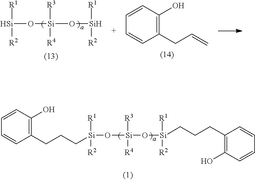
[R1][Si](O[Si]([R3])([R4])O[Si]([R1])[R2])[R2].C1=CC(O)=C(CC=C)C=C1.C1(CCC[Si](O[Si](O[Si]([R1])([R2])CCCC2=C(O)C=CC=C2)([R4])[R3])([R1])[R2])=C(O)C=CC=C1
